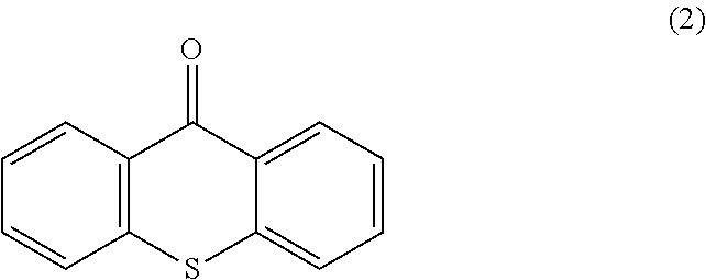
C1=CC2=C(C=C1)SC1=CC=CC=C1C2=O
